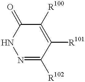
C1([R101])=C([R100])C(=O)NN=C1[R102]
